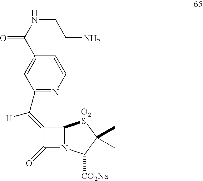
C1(=C(C2=NC=CC(C(NCCN)=O)=C2)[H])C(=O)N2C1[O2S]C(C)(C)C2[CO2Na]
